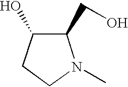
C1(CO)C(O)CCN1C
